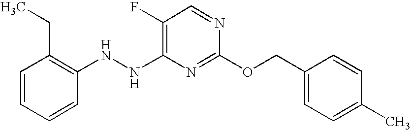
C1(F)=C(NNC2=C(CC)C=CC=C2)N=C(OCC2=CC=C(C)C=C2)N=C1
